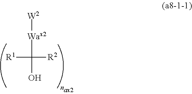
[W2][Wax2]C([R2])([R1])O
